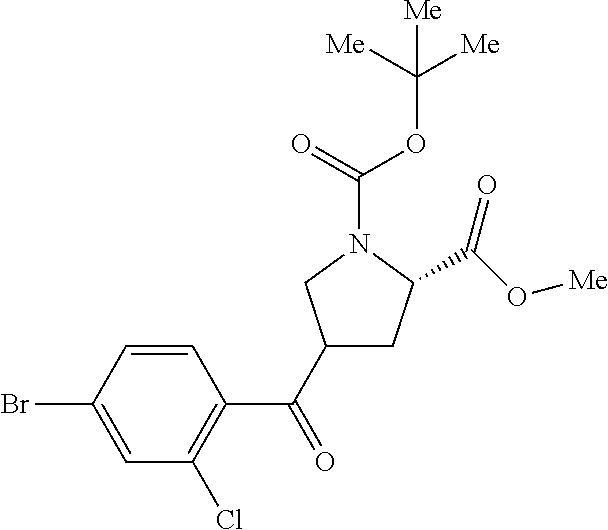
C1(C(C2=C(Cl)C=C(Br)C=C2)=O)CC(C(O[Me])=O)N(C(=O)OC([Me])([Me])[Me])C1
